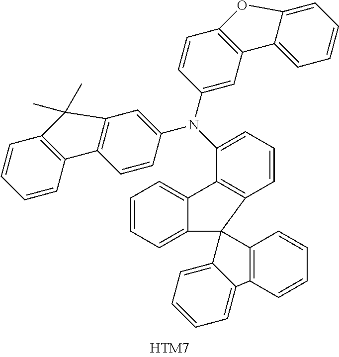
C1=CC=C2C(=C1)C1=C(C23C2=CC=CC=C2C2=C3C=CC=C2)C=CC=C1N(C1=CC2=C(C=C1)C1=C(C=CC=C1)C2(C)C)C1=CC2=C(C=C1)OC1=CC=CC=C21
